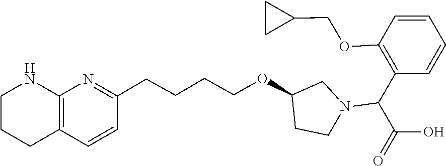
C1=CC2=C(N=C1CCCCOC1CCN(C(C3=C(OCC4CC4)C=CC=C3)C(=O)O)C1)NCCC2
